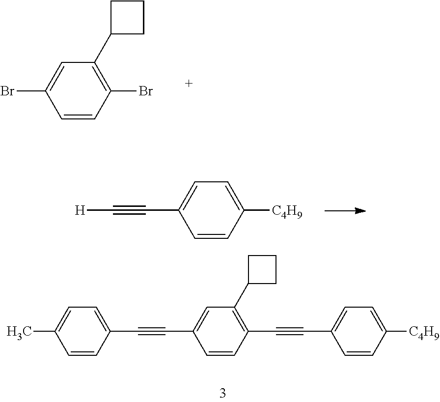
C1=CC([C4H9])=CC=C1C#CC1=C(C2CCC2)C=C(C#CC2=CC=C(C)C=C2)C=C1.C1=CC(Br)=C(C2CCC2)C=C1Br.C1=CC([C4H9])=CC=C1C#C[H]
